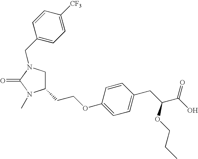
C1(CCOC2=CC=C(CC(C(O)=O)OCCC)C=C2)CN(CC2=CC=C([CF3])C=C2)C(=O)N1C
